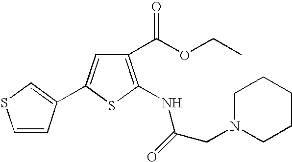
C1(C(OCC)=O)=C(NC(=O)CN2CCCCC2)SC(C2=CSC=C2)=C1
